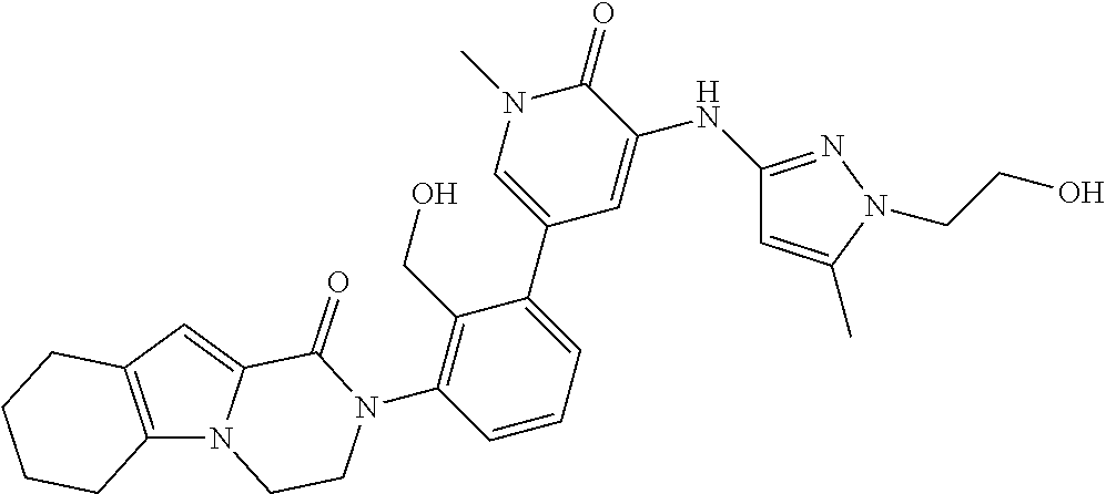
C12=C(C=C3N1CCN(C1=C(CO)C(C4=CN(C)C(=O)C(NC5=NN(CCO)C(C)=C5)=C4)=CC=C1)C3=O)CCCC2
